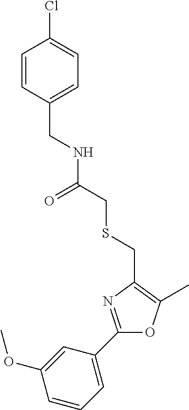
C1=CC=C(C2=NC(CSCC(NCC3=CC=C(Cl)C=C3)=O)=C(C)O2)C=C1OC
